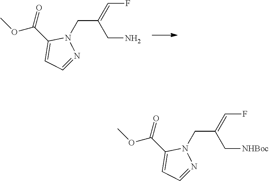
C1(C(=O)OC)=CC=NN1CC(=CF)CN.C1(C(=O)OC)=CC=NN1CC(=CF)C[NHBoc]
